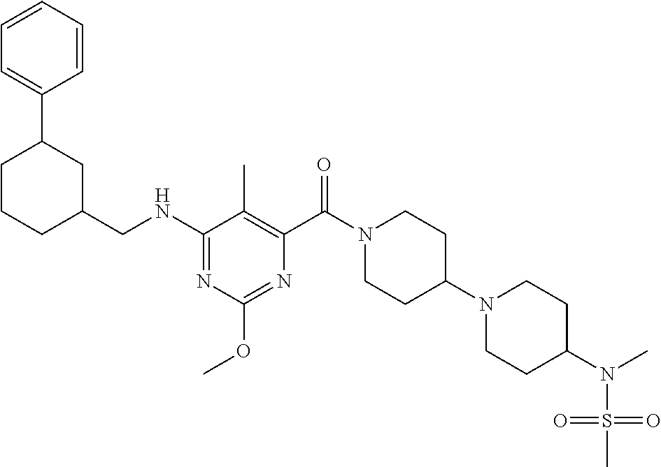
C1(NCC2CC(C3=CC=CC=C3)CCC2)=NC(OC)=NC(C(N2CCC(N3CCC(N(C)S(=O)(=O)C)CC3)CC2)=O)=C1C
